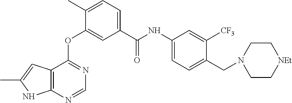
O(C1=CC(C(NC2=CC=C(CN3CC[NEt]CC3)C([CF3])=C2)=O)=CC=C1C)C1=NC=NC2=C1C=C(C)N2
